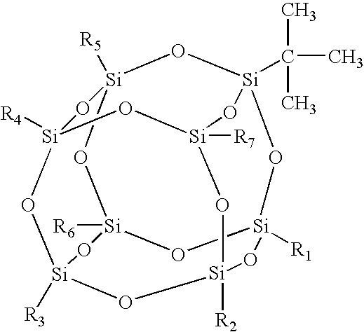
O1[Si]2([R6])O[Si]3([R5])O[Si]4(C(C)(C)C)O[Si]1([R1])O[Si]1([R2])O[Si]([R3])(O[Si]([R4])(O[Si]([R7])(O1)O4)O3)O2
